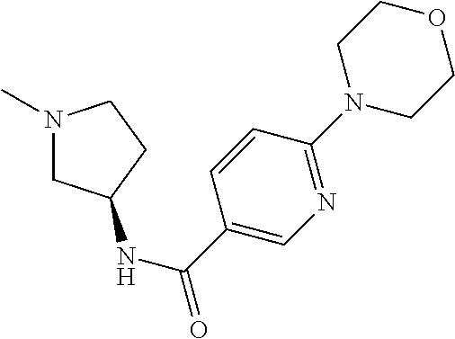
N1(C)CC(NC(=O)C2=CN=C(N3CCOCC3)C=C2)CC1
